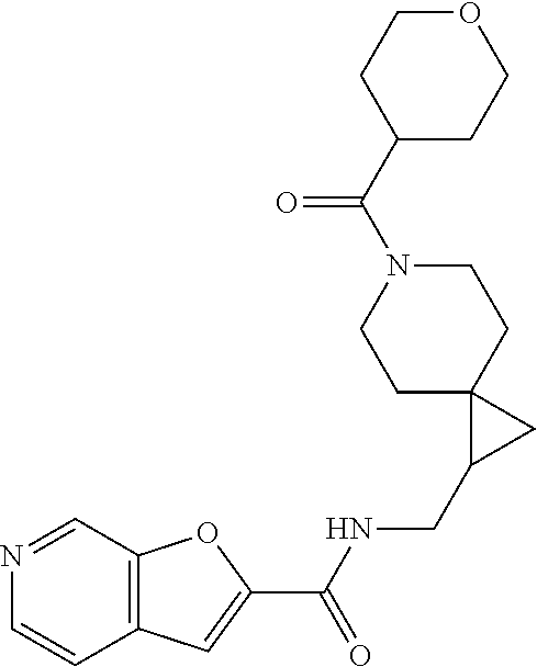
C12=C(C=NC=C1)OC(C(NCC1CC13CCN(C(C1CCOCC1)=O)CC3)=O)=C2
